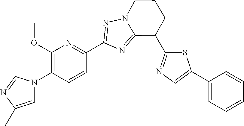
C1=C(C)N=CN1C1=C(OC)N=C(C2=NN3CCCC(C4=NC=C(C5=CC=CC=C5)S4)C3=N2)C=C1
